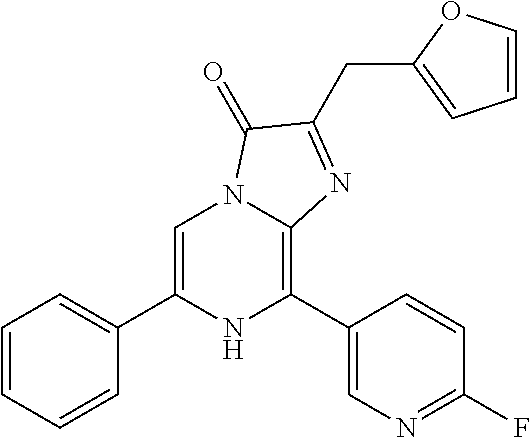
C1=C(C2=CC=CC=C2)NC(C2=CN=C(F)C=C2)=C2N1C(=O)C(CC1=CC=CO1)=N2
